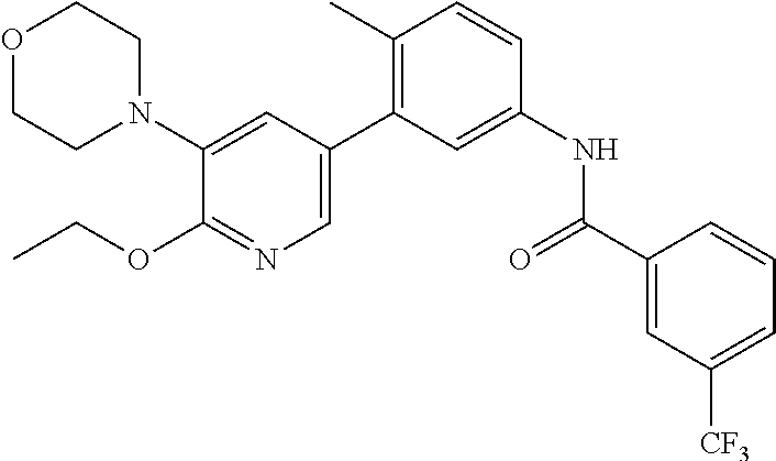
C1(N2CCOCC2)=CC(C2=C(C)C=CC(NC(C3=CC([CF3])=CC=C3)=O)=C2)=CN=C1OCC
